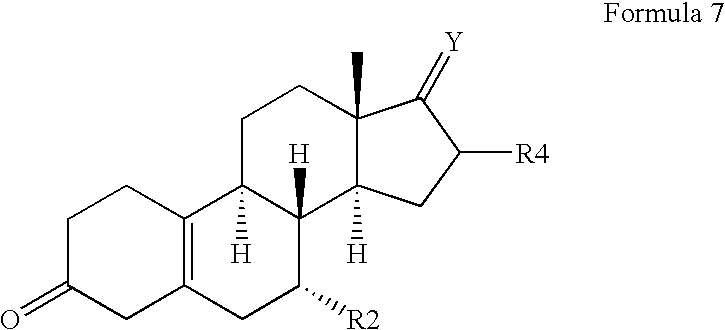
C1C2=C(CCC1=O)C1([H])C([H])(C([R2])C2)C2([H])C(C)(CC1)C(=[Y])C([R4])C2
